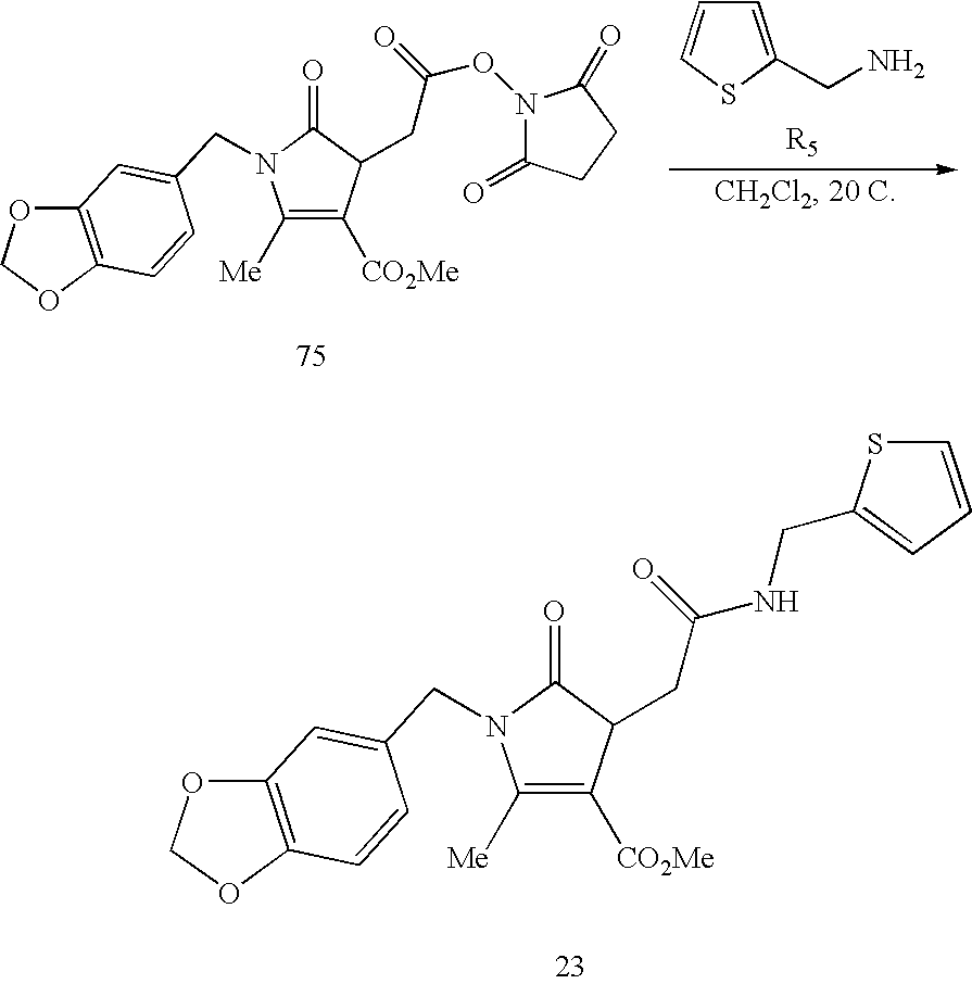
C1([Me])=C([CO2Me])C(CC(ON2C(=O)CCC2=O)=O)C(=O)N1CC1=CC2=C(OCO2)C=C1.C1=C(CN)SC=C1.C1([Me])=C([CO2Me])C(CC(NCC2=CC=CS2)=O)C(=O)N1CC1=CC2=C(OCO2)C=C1
